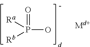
OP([Rb])([Ra])=O
